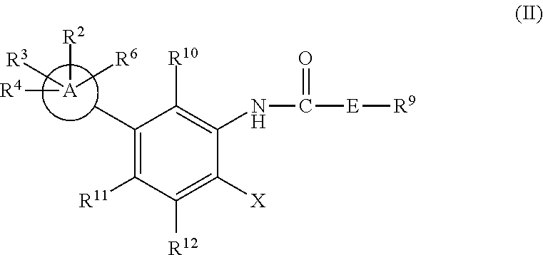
[A]([R2])([R6])([R3])[R4].C1(C)=C([R11])C([R12])=C([X])C(NC([E][R9])=O)=C1[R10]
